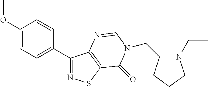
C1(OC)=CC=C(C2=NSC3=C2N=CN(CC2N(CC)CCC2)C3=O)C=C1
